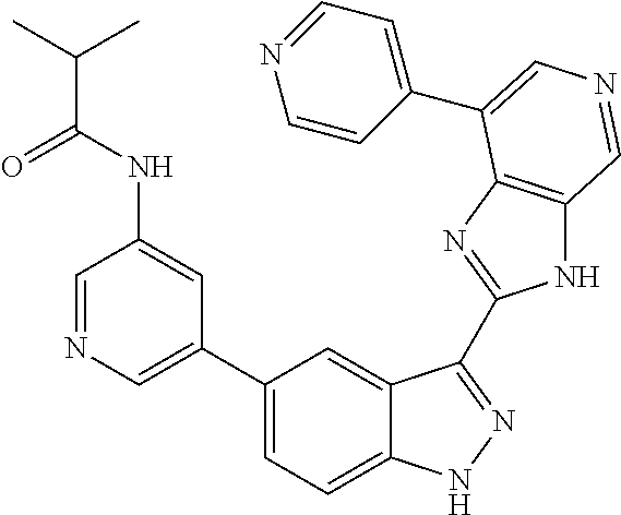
C1(C2=CN=CC(NC(C(C)C)=O)=C2)=CC=C2C(=C1)C(C1=NC3=C(N1)C=NC=C3C1=CC=NC=C1)=NN2
